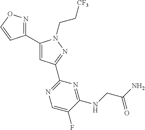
C1(C2=NOC=C2)=CC(C2=NC=C(F)C(NCC(N)=O)=N2)=NN1CC[CF3]
